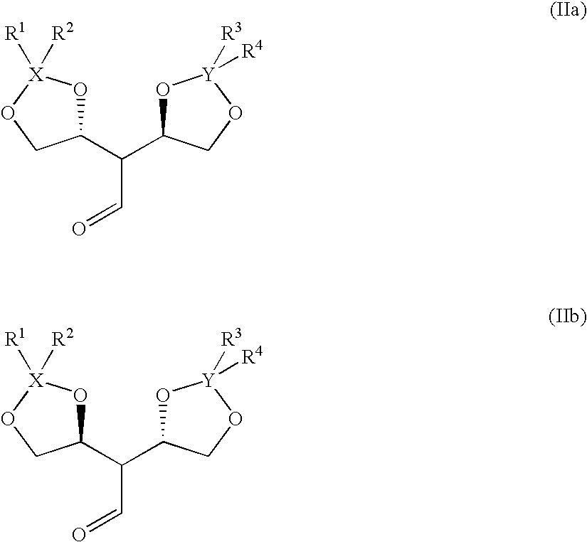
C1(C(C2O[Y]([R3])([R4])OC2)C=O)O[X]([R1])([R2])OC1.C1(C(C2O[Y]([R3])([R4])OC2)C=O)O[X]([R1])([R2])OC1
